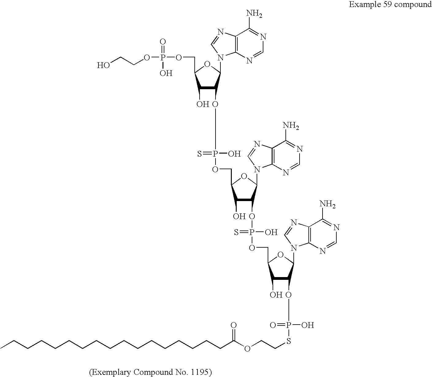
C1(O)C(OP(O)(OCC2C(O)C(OP(O)(OCC3C(O)C(OP(O)(=O)SCCOC(CCCCCCCCCCCCCCCCC)=O)C(N4C5=C(C(N)=NC=N5)N=C4)O3)=S)C(N3C4=C(C(N)=NC=N4)N=C3)O2)=S)C(N2C3=C(C(N)=NC=N3)N=C2)OC1COP(=O)(O)OCCO
